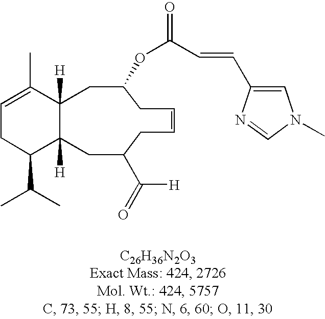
C1=C(C)C2([H])C([H])(C(C(C)C)C1)CC(C(=O)[H])CC=CCC(OC(=O)C=CC1=CN(C)C=N1)C2
